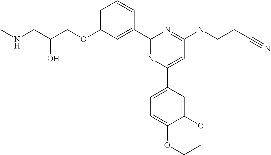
C1=C(OCC(CNC)O)C=C(C2=NC(C3=CC=C4C(=C3)OCCO4)=CC(N(CCC#N)C)=N2)C=C1
